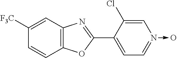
C1([F3C])=CC2=C(C=C1)OC(C1=CC=N(->O)C=C1Cl)=N2
